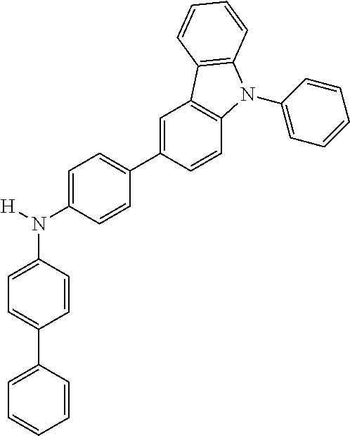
N(C1=CC=C(C2=CC=CC=C2)C=C1)(C1=CC=C(C2=CC3=C(C=C2)N(C2=CC=CC=C2)C2=C3C=CC=C2)C=C1)[H]
